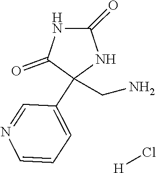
C(C1(C2=CC=CN=C2)C(=O)NC(=O)N1)N.[H]Cl
